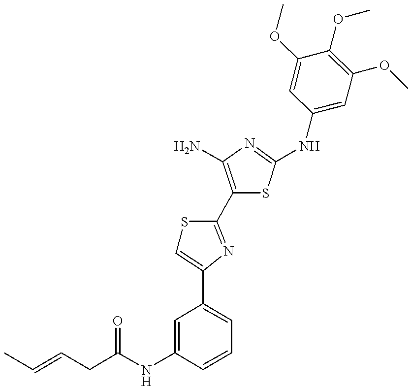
C(NC1=CC(C2=CSC(C3=C(N)N=C(NC4=CC(OC)=C(OC)C(OC)=C4)S3)=N2)=CC=C1)(=O)CC=CC
